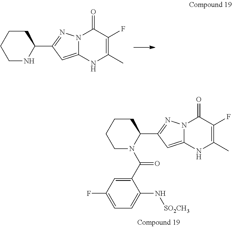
N12C(=CC(C3CCCCN3)=N1)NC(C)=C(F)C2=O.N12C(=CC(C3CCCCN3C(C3=CC(F)=CC=C3N[SO2CH3])=O)=N1)NC(C)=C(F)C2=O
